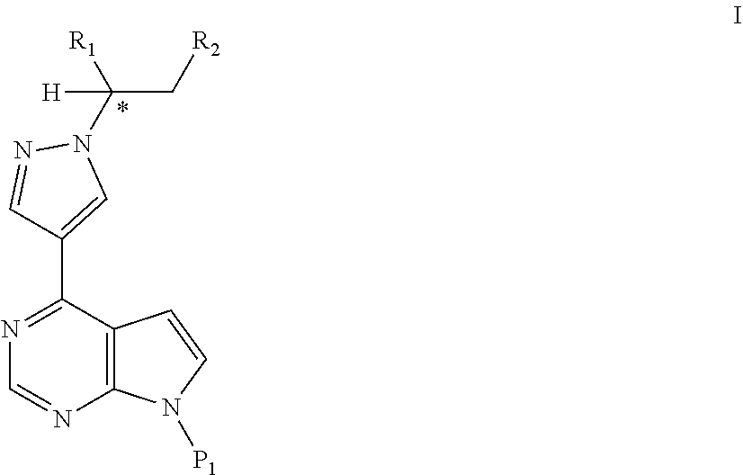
C12=C(C(C3=CN(C(C[R2])([R1])[H])N=C3)=NC=N1)C=CN2[P1]
